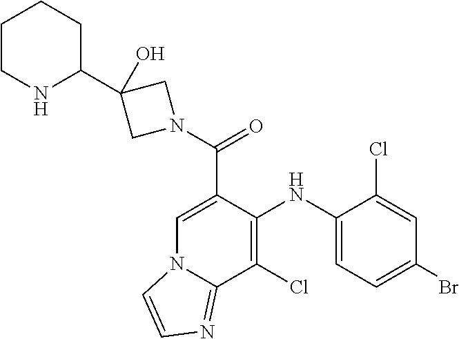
C1=C(Cl)C(NC2=C(Cl)C3=NC=CN3C=C2C(=O)N2CC(C3CCCCN3)(O)C2)=CC=C1Br
